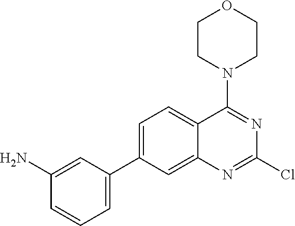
C1=C(C2=CC=CC(N)=C2)C=C2C(=C1)C(N1CCOCC1)=NC(Cl)=N2
